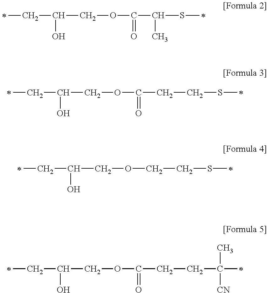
C(C(O)COC(C(SC)C)=O)C.C(C(O)COC(CCSC)=O)C.C(C(O)COCCSC)C.C(C(O)COC(CCC(C)(C)[CN])=O)C
